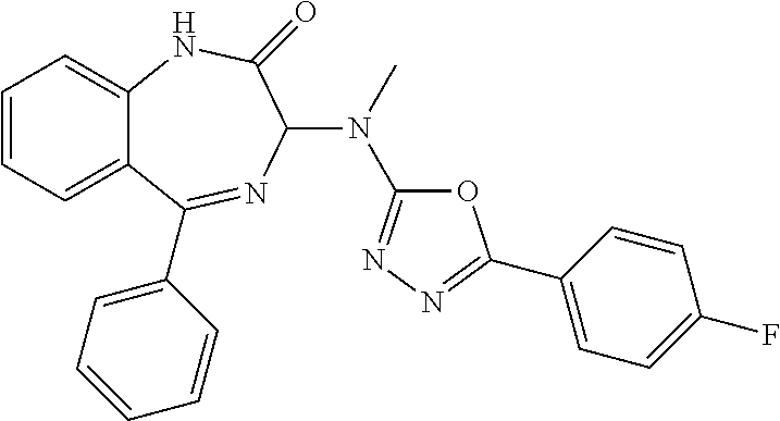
C1=CC=C2C(=C1)NC(=O)C(N(C1=NN=C(C3=CC=C(F)C=C3)O1)C)N=C2C1=CC=CC=C1
